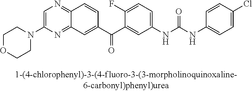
C1OCCN(C2=CN=C3C(=N2)C=C(C(C2=CC(NC(NC4=CC=C(Cl)C=C4)=O)=CC=C2F)=O)C=C3)C1
